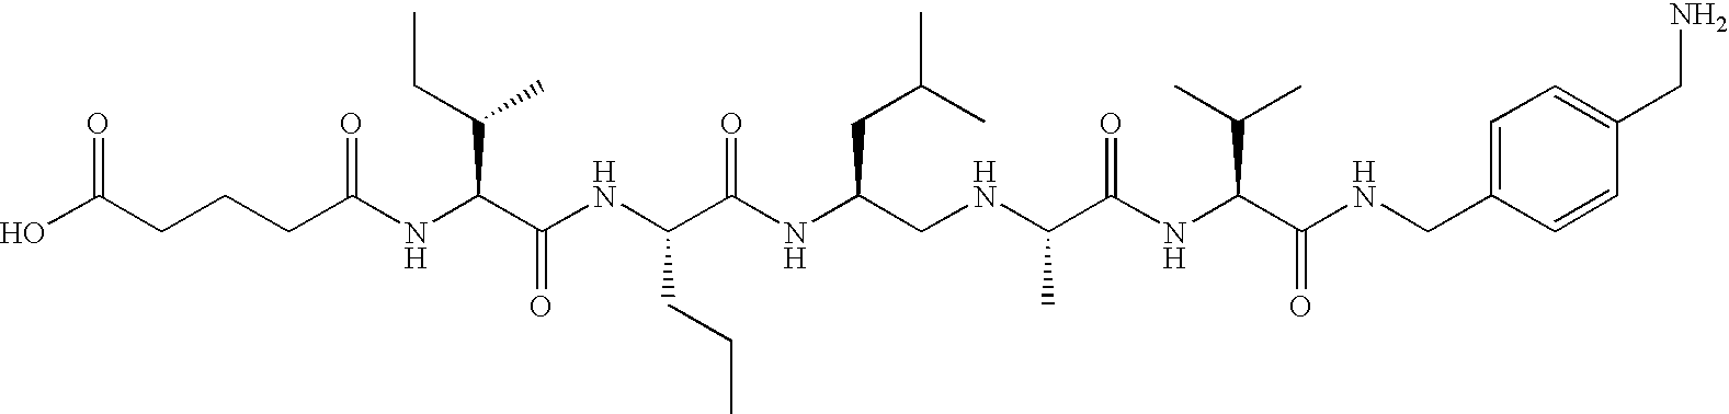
OC(CCCC(NC(C(NC(C(NC(CNC(C(NC(C(=O)NCC1=CC=C(CN)C=C1)C(C)C)=O)C)CC(C)C)=O)CCC)=O)C(CC)C)=O)=O
